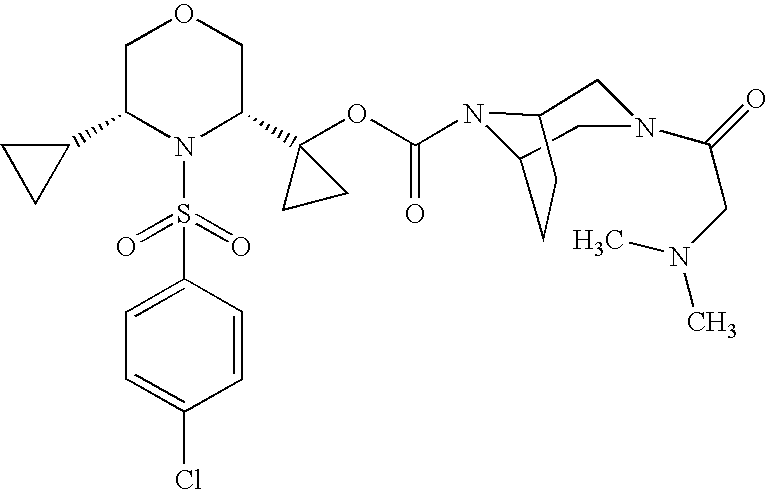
C1(C2N(S(=O)(=O)C3=CC=C(Cl)C=C3)C(C3(OC(=O)N4C5CN(C(=O)CN(C)C)CC4CC5)CC3)COC2)CC1
